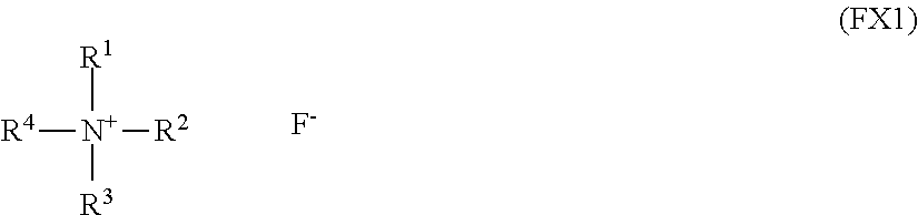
[R1][N+]([R3])([R2])[R4].[F-]
